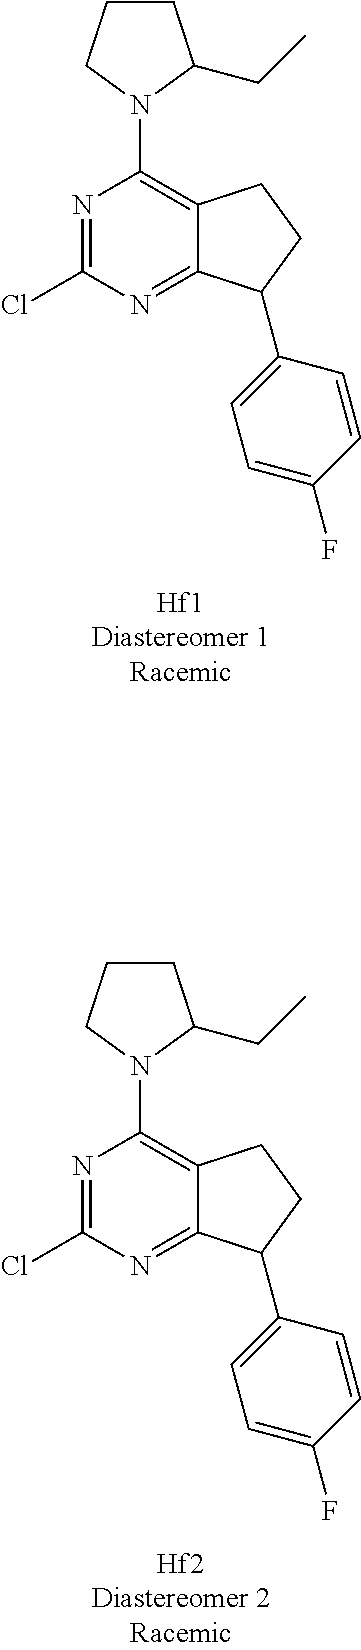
N1=C(Cl)N=C2C(=C1N1C(CC)CCC1)CCC2C1=CC=C(F)C=C1.N1=C(Cl)N=C2C(=C1N1C(CC)CCC1)CCC2C1=CC=C(F)C=C1
